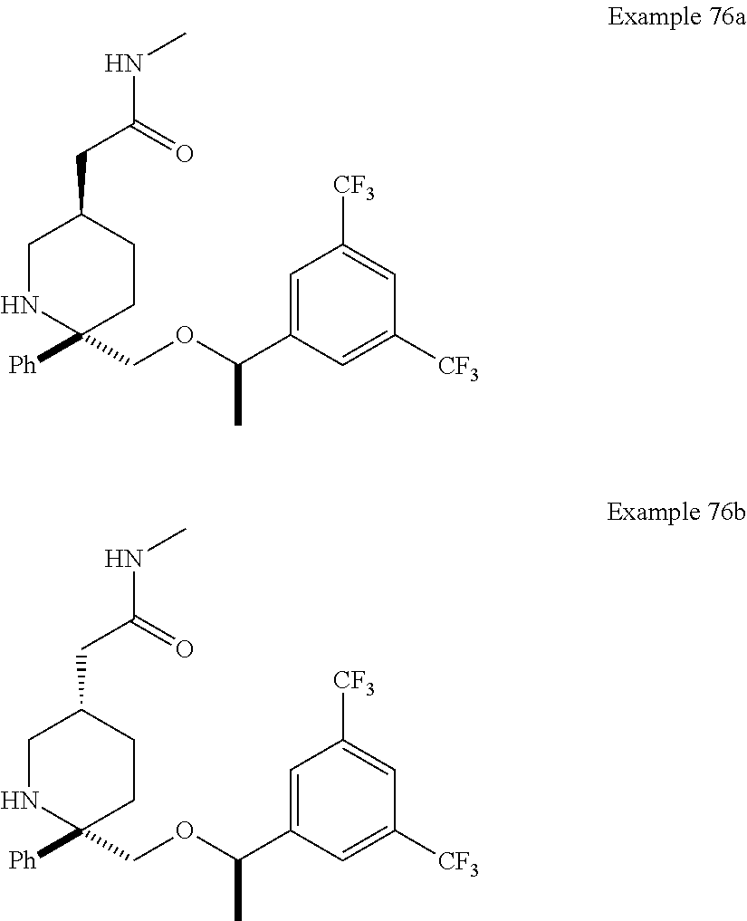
C1NC([Ph])(COC(C2=CC([CF3])=CC([CF3])=C2)C)CCC1CC(NC)=O.C1NC([Ph])(COC(C2=CC([CF3])=CC([CF3])=C2)C)CCC1CC(NC)=O
